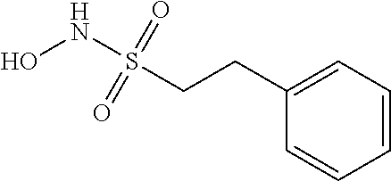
C1(CCS(NO)(=O)=O)=CC=CC=C1
